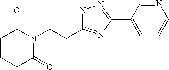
N1C(CCN2C(=O)CCCC2=O)=NC(C2=CC=CN=C2)=N1
